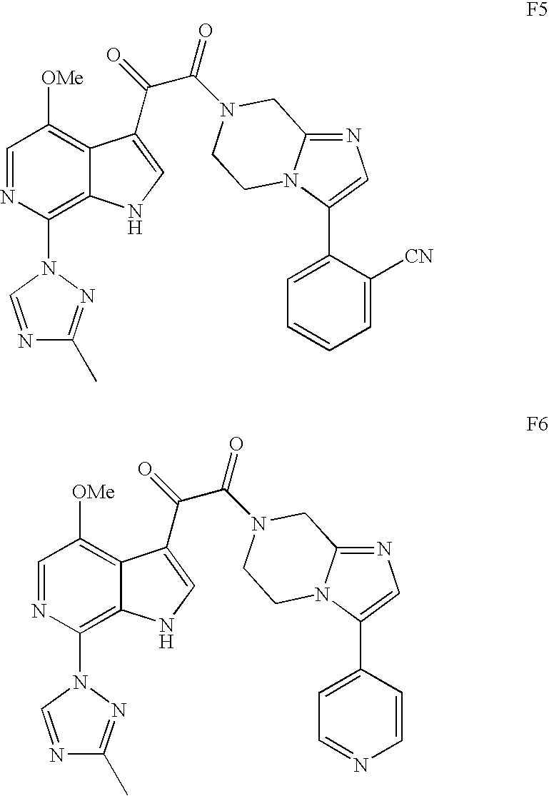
C1=NC(N2C=NC(C)=N2)=C2C(=C1[OMe])C(C(C(N1CC3=NC=C(C4=CC=CC=C4[CN])N3CC1)=O)=O)=CN2.C1=NC(N2C=NC(C)=N2)=C2C(=C1[OMe])C(C(C(N1CC3=NC=C(C4=CC=NC=C4)N3CC1)=O)=O)=CN2
